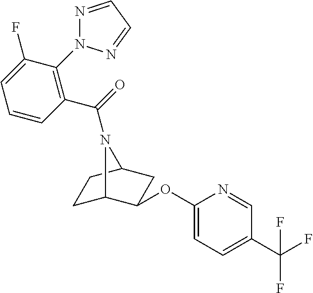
C1C2C(OC3=CC=C(C(F)(F)F)C=N3)CC(C1)N2C(C1=C(N2N=CC=N2)C(F)=CC=C1)=O
